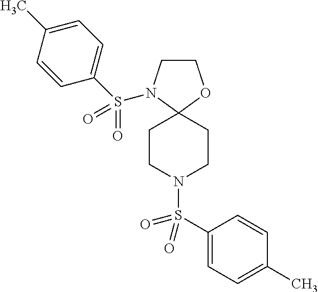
C1CN(S(C2=CC=C(C)C=C2)(=O)=O)C2(O1)CCN(S(C1=CC=C(C)C=C1)(=O)=O)CC2
